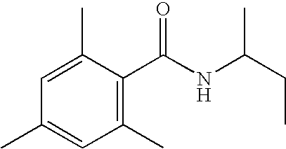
C1=C(C)C(C(NC(CC)C)=O)=C(C)C=C1C
